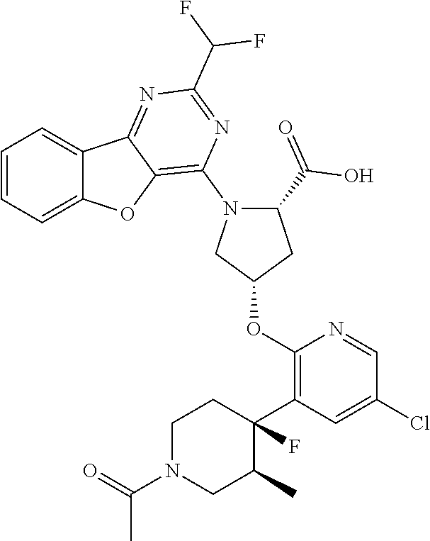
C1=CC=C2C(=C1)C1=NC(C(F)F)=NC(N3CC(OC4=C(C5(F)CCN(C(=O)C)CC5C)C=C(Cl)C=N4)CC3C(O)=O)=C1O2
